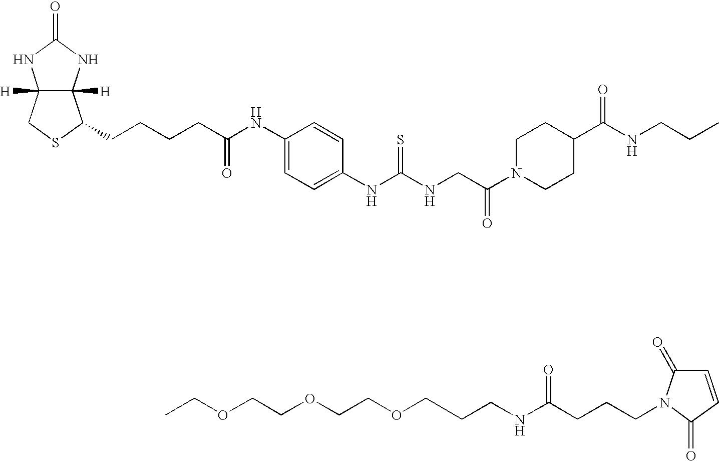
O(CCOCCCNC(=O)CCCN1C(=O)C=CC1=O)CCOCC.C12([H])C([H])(NC(=O)N1)C(CCCCC(NC1=CC=C(NC(NCC(N3CCC(C(NCCC)=O)CC3)=O)=S)C=C1)=O)SC2
